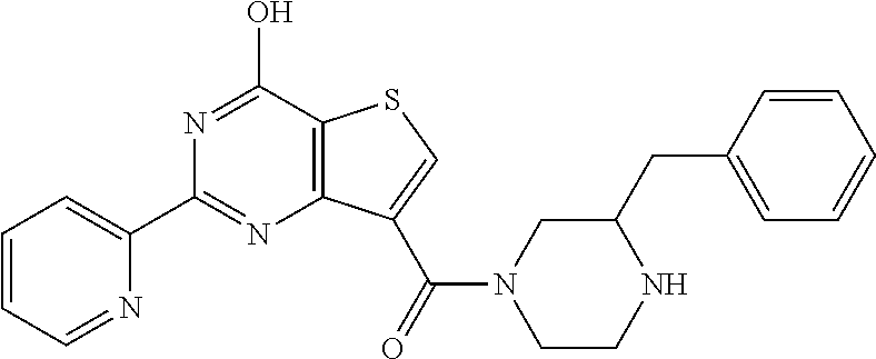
C1=CC=NC(C2=NC3=C(C(O)=N2)SC=C3C(=O)N2CC(CC3=CC=CC=C3)NCC2)=C1
